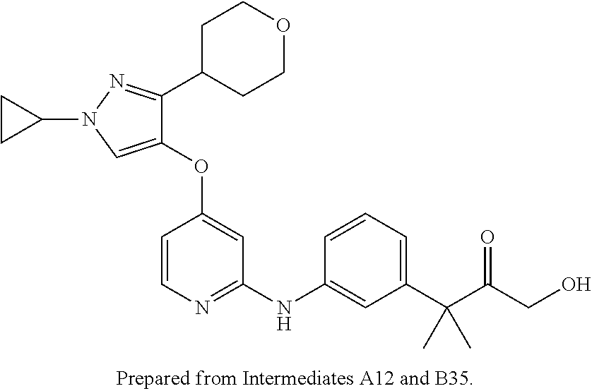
C1(OC2=CC(NC3=CC(C(C(CO)=O)(C)C)=CC=C3)=NC=C2)=CN(C2CC2)N=C1C1CCOCC1
